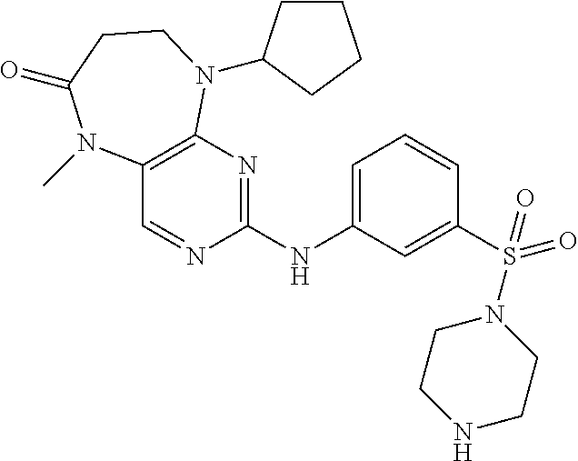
C1(NC2=CC=CC(S(N3CCNCC3)(=O)=O)=C2)=NC2=C(C=N1)N(C)C(=O)CCN2C1CCCC1
